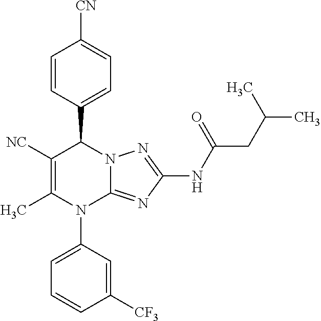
C1([NC])=C(C)N(C2=CC=CC([CF3])=C2)C2=NC(NC(CC(C)C)=O)=NN2C1C1=CC=C([CN])C=C1
